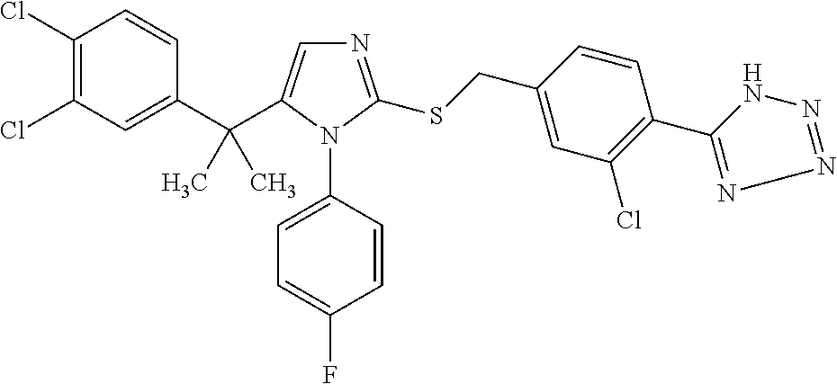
C1(Cl)=C(Cl)C=C(C(C2=CN=C(SCC3=CC(Cl)=C(C4=NN=NN4)C=C3)N2C2=CC=C(F)C=C2)(C)C)C=C1
